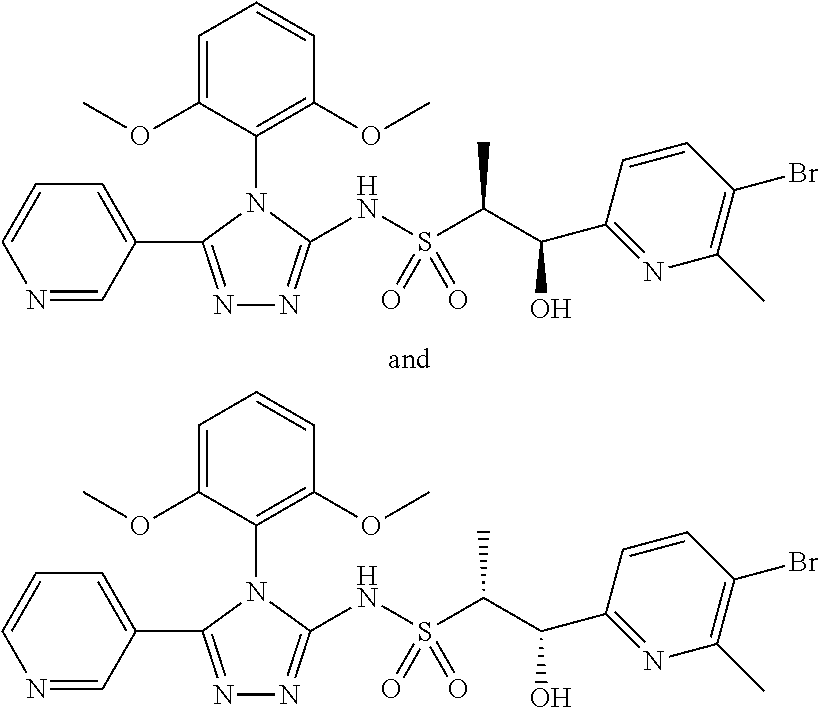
N1=C(C2=CC=CN=C2)N(C2=C(OC)C=CC=C2OC)C(NS(C(C)C(O)C2=NC(C)=C(Br)C=C2)(=O)=O)=N1.N1=C(C2=CC=CN=C2)N(C2=C(OC)C=CC=C2OC)C(NS(C(C)C(O)C2=NC(C)=C(Br)C=C2)(=O)=O)=N1
